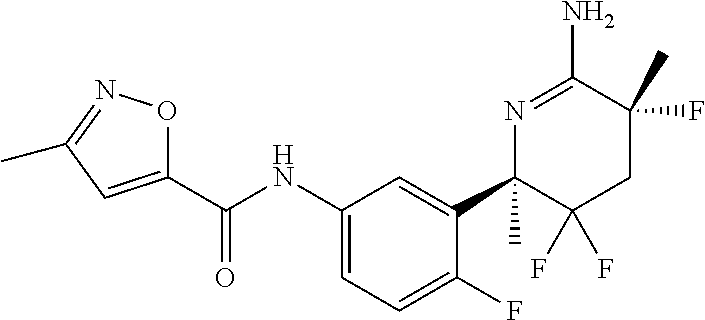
C1(NC(C2=CC(C)=NO2)=O)=CC=C(F)C(C2(C)C(F)(F)CC(C)(F)C(N)=N2)=C1
